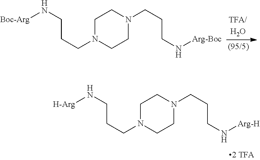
C1N(CCCN[Boc-Arg])CCN(CCCN[Arg-Boc])C1.C1N(CCCN[H-Arg])CCN(CCCN[Arg-H])C1
